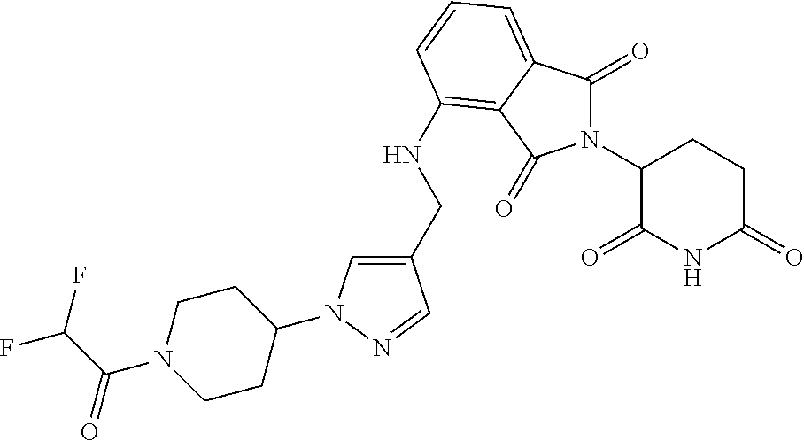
N1(C2C(=O)NC(=O)CC2)C(=O)C2=CC=CC(NCC3=CN(C4CCN(C(C(F)F)=O)CC4)N=C3)=C2C1=O
